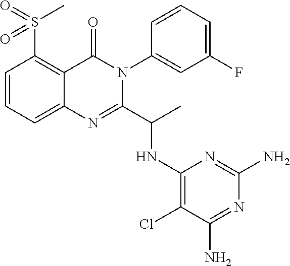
C1=CC=C2C(=C1S(=O)(C)=O)C(=O)N(C1=CC(F)=CC=C1)C(C(C)NC1=C(Cl)C(N)=NC(N)=N1)=N2
